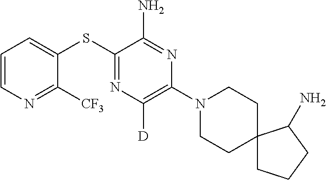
C1=CN=C([CF3])C(SC2=NC([D])=C(N3CCC4(CC3)CCCC4N)N=C2N)=C1
